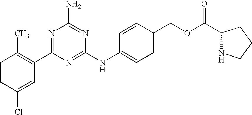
C1=CC(Cl)=CC(C2=NC(N)=NC(NC3=CC=C(COC(C4NCCC4)=O)C=C3)=N2)=C1C
